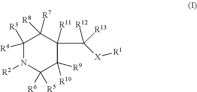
C1([R4])([R3])N([R2])C([R6])([R5])C([R9])([R10])C(C([R12])([R13])[X][R1])([R11])C1([R7])[R8]
